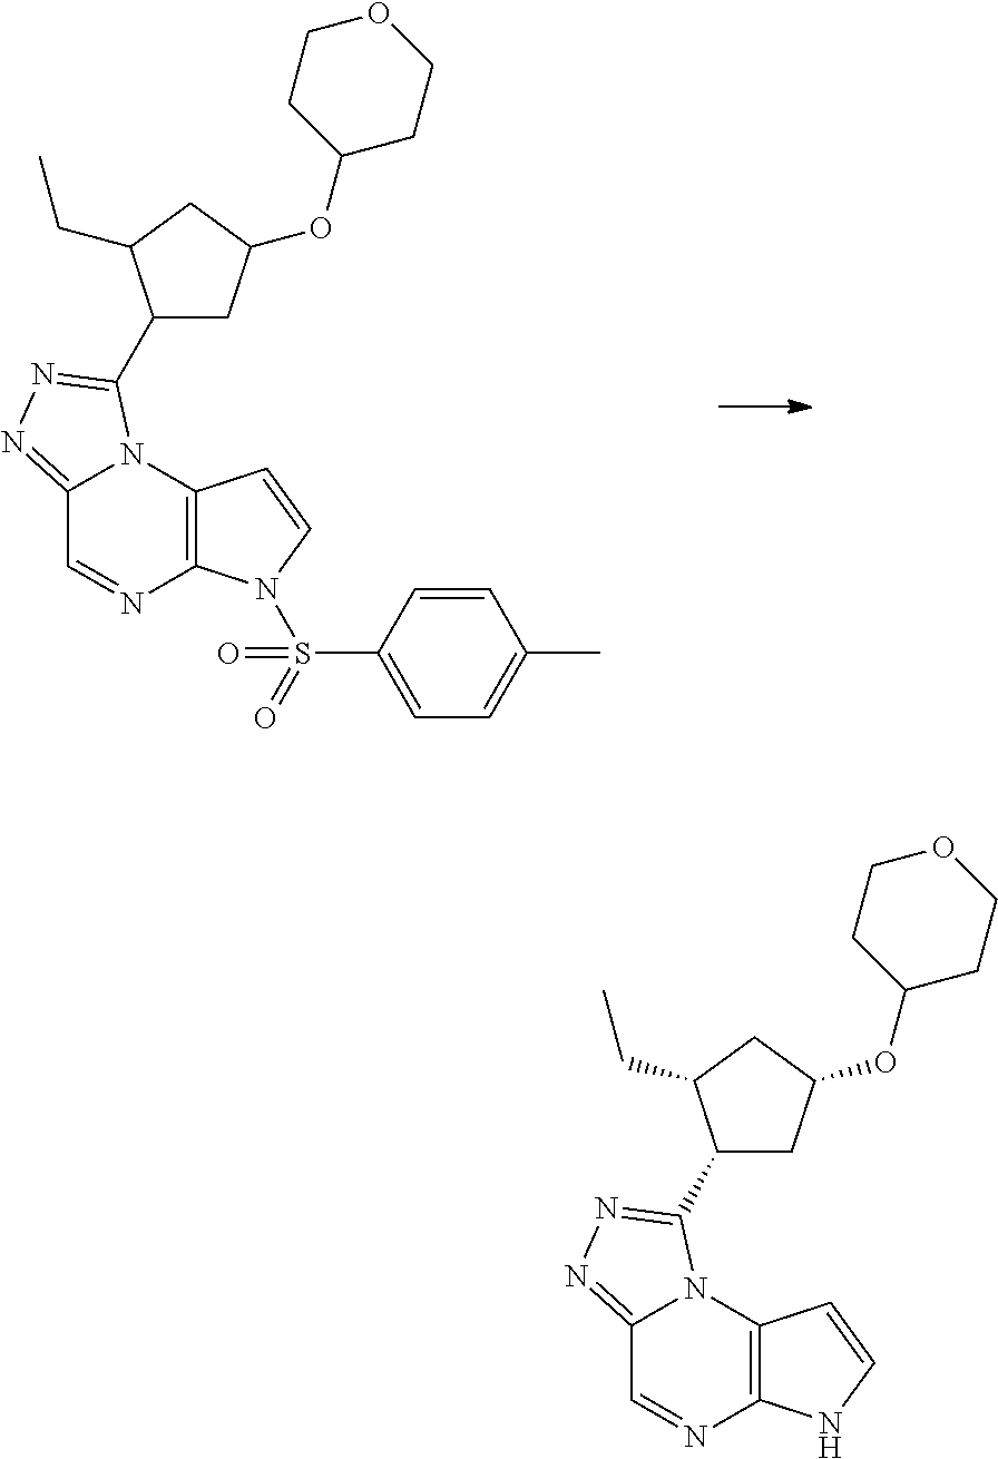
C12=NN=C(C3CC(OC4CCOCC4)CC3CC)N1C1=C(N=C2)N(S(C2=CC=C(C)C=C2)(=O)=O)C=C1.C12=NN=C(C3CC(OC4CCOCC4)CC3CC)N1C1=C(N=C2)NC=C1
